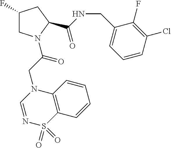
C1(F)CN(C(CN2C=NS(=O)(=O)C3=C2C=CC=C3)=O)C(C(NCC2=CC=CC(Cl)=C2F)=O)C1
